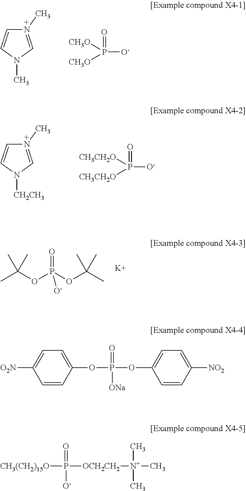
N1(C)=CN(C)C=C1.P([O-])(=O)([CH3O])[CH3O].N1(C)=CN([CH2CH3])C=C1.P([O-])(=O)([CH3CH2O])[CH3CH2O].CC(OP(=O)(OC(C)(C)C)[O-])(C)C.[K].C1=CC(OP([ONa])(=O)OC2=CC=C([NO2])C=C2)=CC=C1[O2N].[CH3(CH2)15O]P(=O)([O-])[OCH2CH2][N+](C)(C)C
